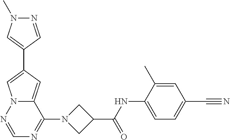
N1=CC(C2=CN3C(=C2)C(N2CC(C(NC4=CC=C(C#N)C=C4C)=O)C2)=NC=N3)=CN1C
